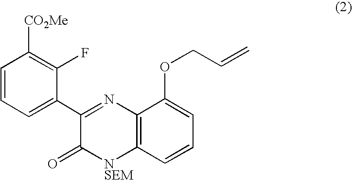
C1=CC=C(C2=NC3=C([NSEM]C2=O)C=CC=C3OCC=C)C(F)=C1[CO2Me]
